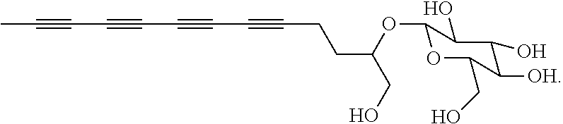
CC#CC#CC#CC#CCCC(CO)OC1OC(CO)C([OH])C(O)C1O
